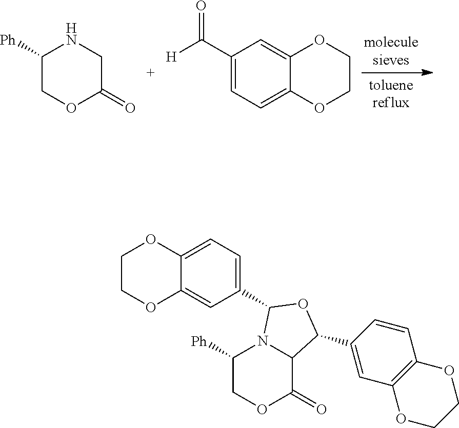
C1([Ph])COC(=O)CN1.C1(C([H])=O)=CC=C2C(=C1)OCCO2.C1COC2=CC(C3N4C([Ph])COC(=O)C4C(C4=CC5=C(C=C4)OCCO5)O3)=CC=C2O1
